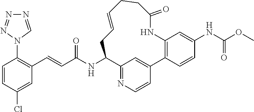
C1=CC(Cl)=CC(C=CC(NC2C3=NC=CC(=C3)C3=C(C=C(NC(OC)=O)C=C3)NC(=O)CCC=CC2)=O)=C1N1C=NN=N1
